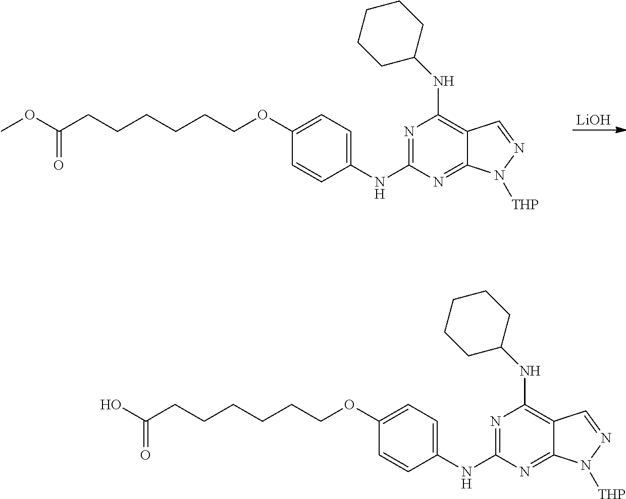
C1(NC2=NC(NC3CCCCC3)=C3C(=N2)N([THP])N=C3)=CC=C(OCCCCCCC(OC)=O)C=C1.[LiOH].C1(NC2=NC(NC3CCCCC3)=C3C(=N2)N([THP])N=C3)=CC=C(OCCCCCCC(O)=O)C=C1
